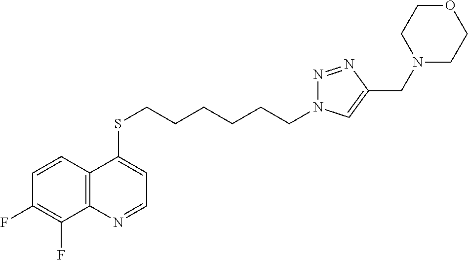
C12=C(C=CC(F)=C1F)C(SCCCCCCN1N=NC(CN3CCOCC3)=C1)=CC=N2
